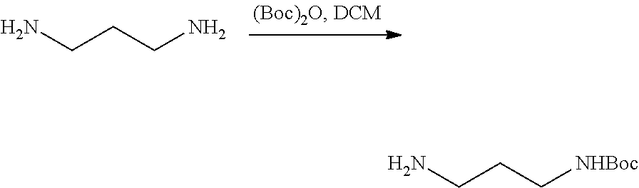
NCCCN.NCCC[NHBoc]
